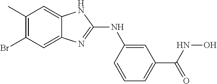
C1(C)=C(Br)C=C2C(=C1)NC(NC1=CC(C(NO)=O)=CC=C1)=N2
